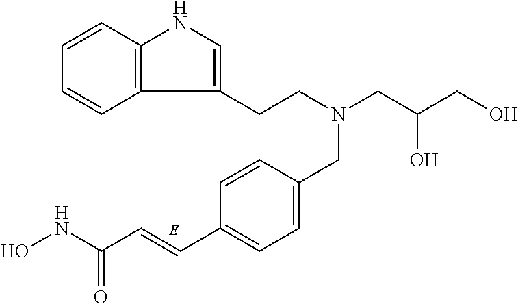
C1=CC2=C(C=C1)C(CCN(CC(CO)O)CC1=CC=C(C=CC(NO)=O)C=C1)=CN2
